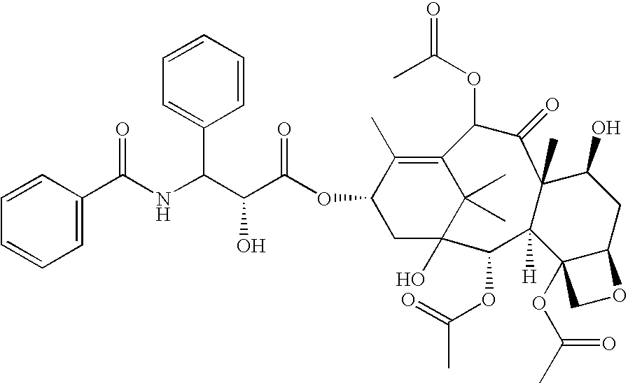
C1=C(C(NC(C(C(OC2CC3(O)C(C)(C)C(=C2C)C(OC(C)=O)C(=O)C2(C)C([H])(C3OC(=O)C)C3(OC(=O)C)C(CC2O)OC3)=O)O)C2=CC=CC=C2)=O)C=CC=C1
